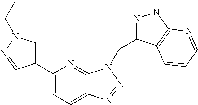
C1(C2=CN(CC)N=C2)=CC=C2C(=N1)N(CC1=NNC3=C1C=CC=N3)N=N2
